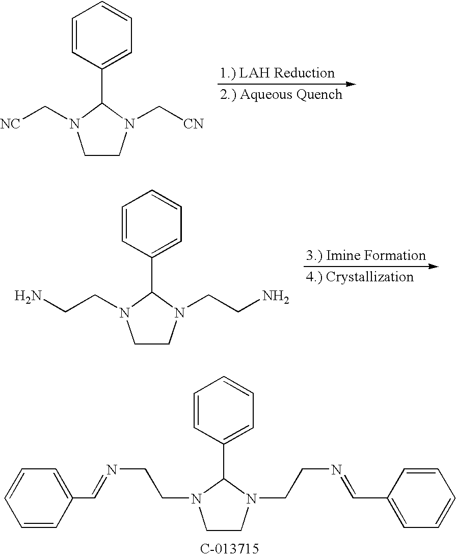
C1CN(C[CN])C(C2=CC=CC=C2)N1C[NC].C1CN(CCN)C(C2=CC=CC=C2)N1CCN.C1CN(CCN=CC2=CC=CC=C2)C(C2=CC=CC=C2)N1CCN=CC1=CC=CC=C1
